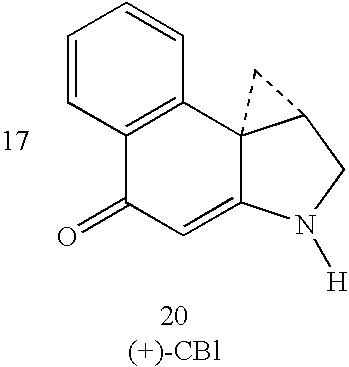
C1=CC2=C(C=C1)C13C(=CC2=O)N([H])CC1C3
